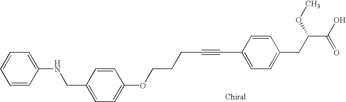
C1(CNC2=CC=CC=C2)=CC=C(OCCCC#CC2=CC=C(CC(OC)C(O)=O)C=C2)C=C1
